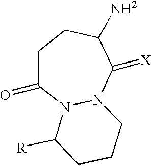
C1C(=O)N2N(C(=[X])C(N)C1)CCCC2[R]
